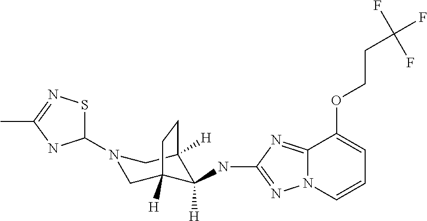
C1=CC=C(OCCC(F)(F)F)C2=NC(NC3([H])C4([H])CN(C5SN=C(C)N5)CC3([H])CC4)=NN12
